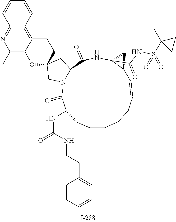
C1CCCC=CC2C(C(NS(C3(C)CC3)(=O)=O)=O)(NC(=O)C3N(C(=O)C(NC(=O)NCCC4=CC=CC=C4)C1)CC1(C3)CCC3=C4C(=NC(C)=C3O1)C=CC=C4)C2
